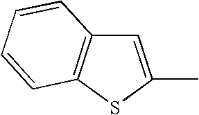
C1=C(C)SC2=C1C=CC=C2
